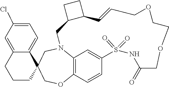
N12C3=C(C=CC(=C3)S(=O)(=O)NC(=O)COCCOCC=CC3C(C1)CC3)OCC1(C3=CC=C(Cl)C=C3CCC1)C2
